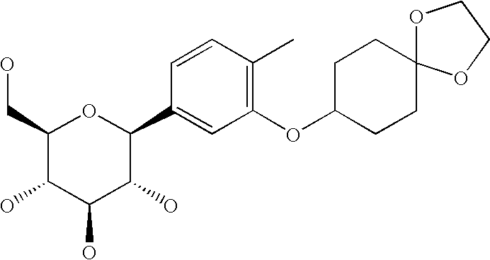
C1(CO)C(O)C(O)C(O)C(C2=CC(OC3CCC4(CC3)OCCO4)=C(C)C=C2)O1
